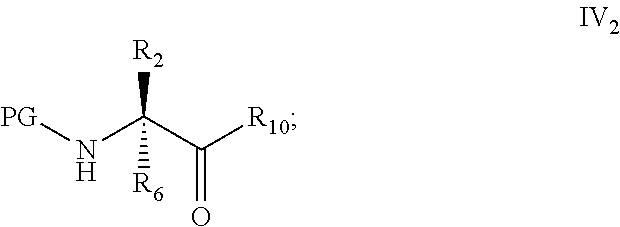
N(C(C(=O)[R10])([R2])[R6])[PG]
